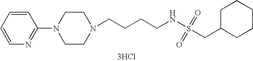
C(CCCNS(CC1CCCCC1)(=O)=O)N1CCN(C2=NC=CC=C2)CC1.[3HCl]
